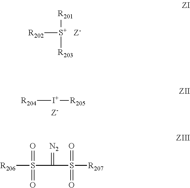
[R202][S+]([R203])[R201].[R204][I+][R205].[Z-].[R206]S(C(S([R207])(=O)=O)=[N2])(=O)=O
